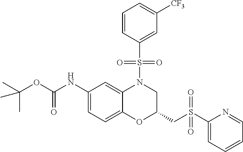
C1(NC(OC(C)(C)C)=O)=CC=C2C(=C1)N(S(C1=CC([CF3])=CC=C1)(=O)=O)CC(CS(C1=CC=CC=N1)(=O)=O)O2
